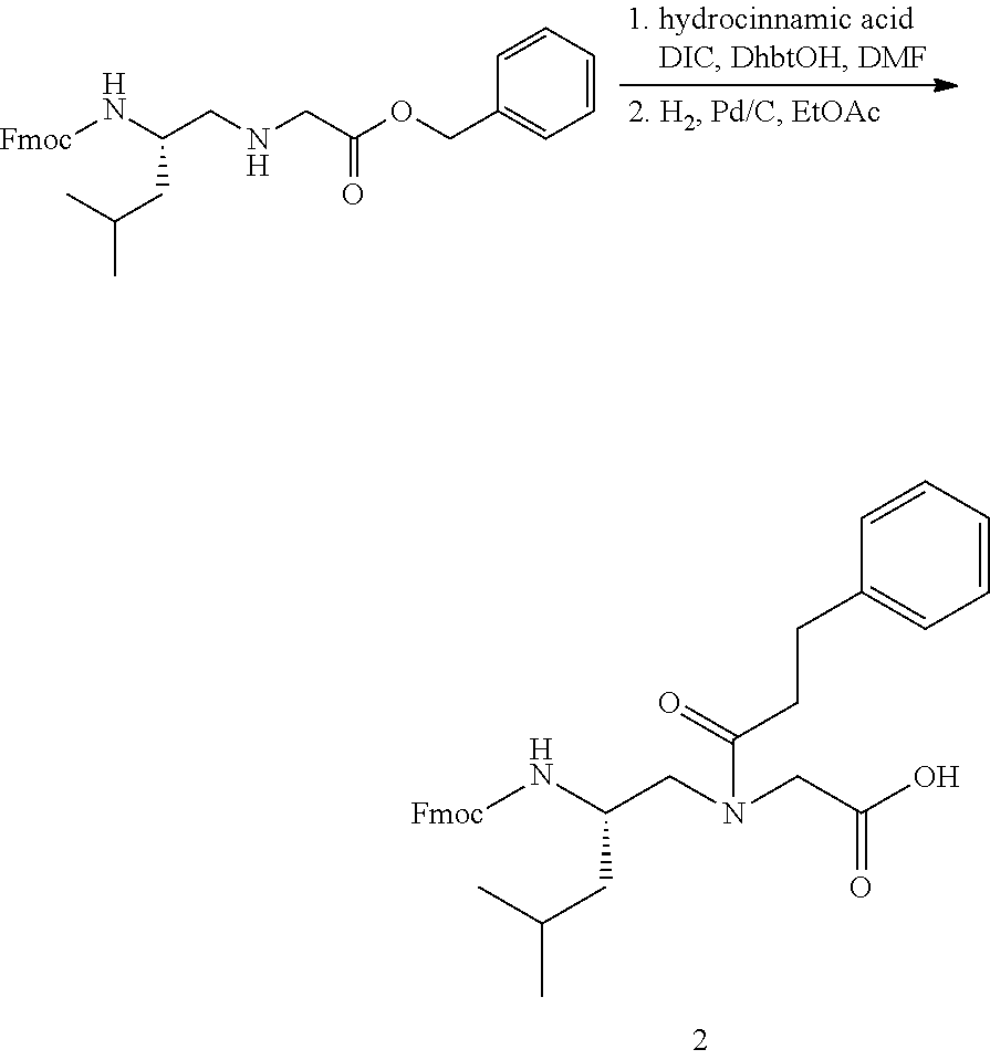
[Fmoc]NC(CN(CC(O)=O)C(=O)CCC1=CC=CC=C1)CC(C)C.[Fmoc]NC(CNCC(OCC1=CC=CC=C1)=O)CC(C)C
